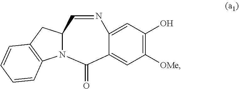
C1(O)=C([OMe])C=C2C(=C1)N=CC1CC3=C(C=CC=C3)N1C2=O
